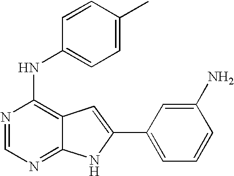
N1=CN=C2C(=C1NC1=CC=C(C)C=C1)C=C(C1=CC=CC(N)=C1)N2
